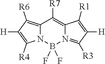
C12=C([R6])C([H])=C([R4])N1B(F)(F)N1=C([R3])C([H])=C([R1])C1=C2[R7]
